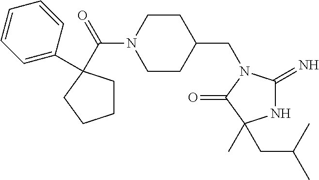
N1C(=N)N(CC2CCN(C(=O)C3(C4=CC=CC=C4)CCCC3)CC2)C(=O)C1(C)CC(C)C
